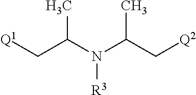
[Q1]CC(N(C(C[Q2])C)[R3])C
